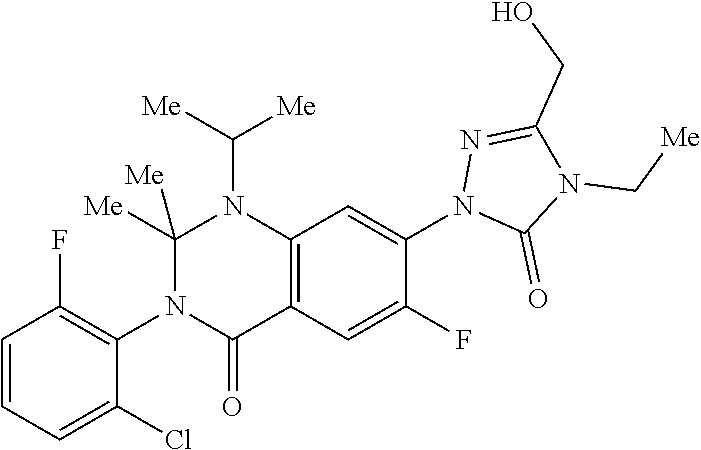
C1=CC=C(Cl)C(N2C(=O)C3=C(N(C([Me])[Me])C2([Me])[Me])C=C(N2C(=O)N(C[Me])C(CO)=N2)C(F)=C3)=C1F
